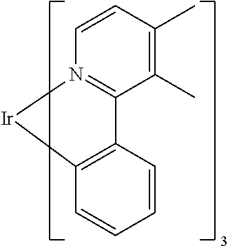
C12=C(C=CC=C1)C1=N(C=CC(C)=C1C)[Ir]2
